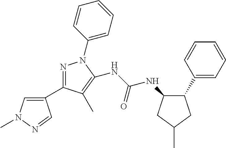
C1(C2=NN(C3=CC=CC=C3)C(NC(=O)NC3C(C4=CC=CC=C4)CC(C)C3)=C2C)=CN(C)N=C1
